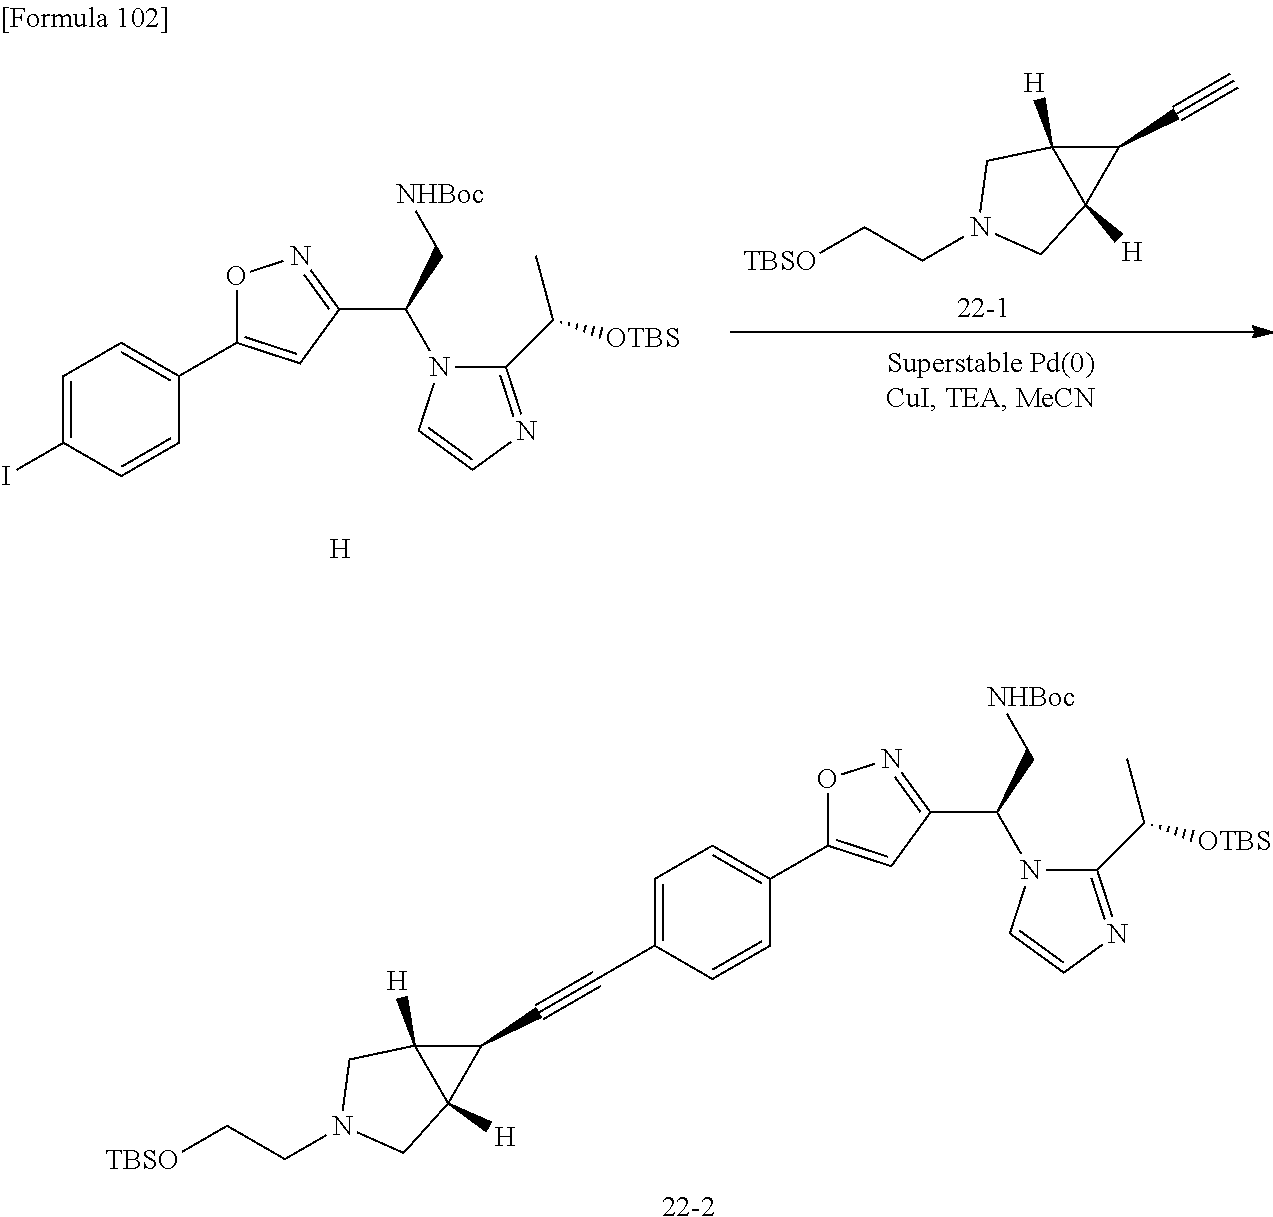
[22-2].C1(C#CC2=CC=C(C3=CC(C(C[NHBoc])N4C(C([OTBS])C)=NC=C4)=NO3)C=C2)C2([H])C1([H])CN(CC[TBSO])C2.[22-1].C1(C#C)C2([H])C1([H])CN(CC[TBSO])C2.IC1=CC=C(C2=CC(C(C[NHBoc])N3C(C([OTBS])C)=NC=C3)=NO2)C=C1.[H]
